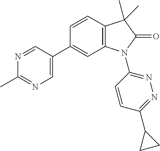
C1=CC2=C(C=C1C1=CN=C(C)N=C1)N(C1=NN=C(C3CC3)C=C1)C(=O)C2(C)C
